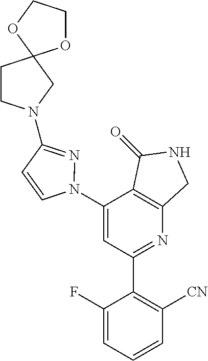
C1(N2N=C(N3CCC4(C3)OCCO4)C=C2)=CC(C2=C([CN])C=CC=C2F)=NC2=C1C(=O)NC2
